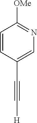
C([H])#CC1=CN=C([OMe])C=C1
